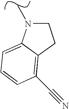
C1N(C)C2=CC=CC(C#N)=C2C1
